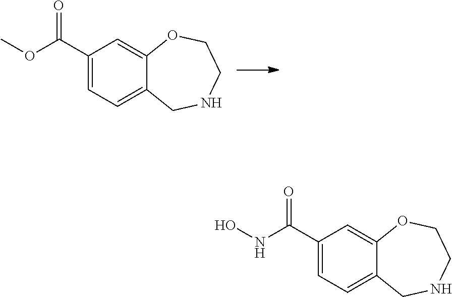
C1(C(NO)=O)=CC=C2C(=C1)OCCNC2.C1(C(OC)=O)=CC=C2C(=C1)OCCNC2
